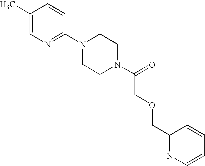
C1(C)=CN=C(N2CCN(C(=O)COCC3=NC=CC=C3)CC2)C=C1
